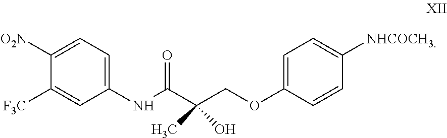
C1([O2N])=CC=C(NC(=O)C(COC2=CC=C([NHCOCH3])C=C2)(C)O)C=C1[F3C]
